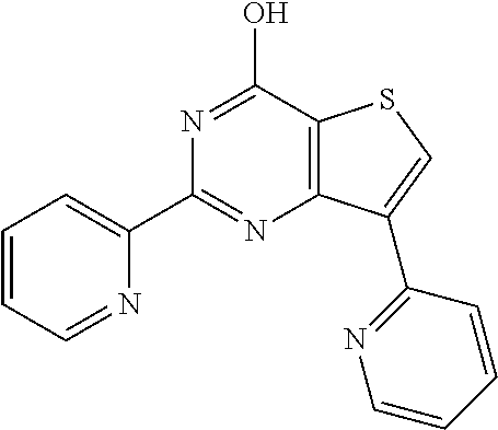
N1=C(O)C2=C(N=C1C1=CC=CC=N1)C(C1=NC=CC=C1)=CS2
